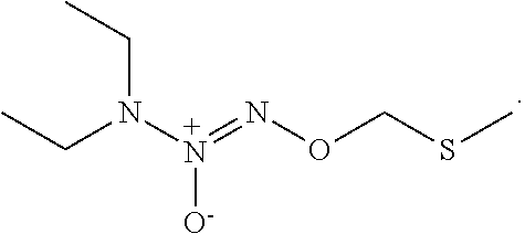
N([+N](=NOCSC)[O-])(CC)CC
